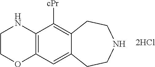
C1COC2=C(N1)C([cPr])=C1C(=C2)CCNCC1.[2HCl]
